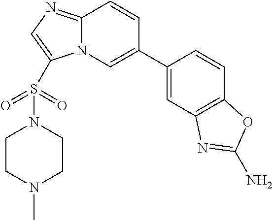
C12=NC=C(S(N3CCN(C)CC3)(=O)=O)N1C=C(C1=CC3=C(C=C1)OC(N)=N3)C=C2
